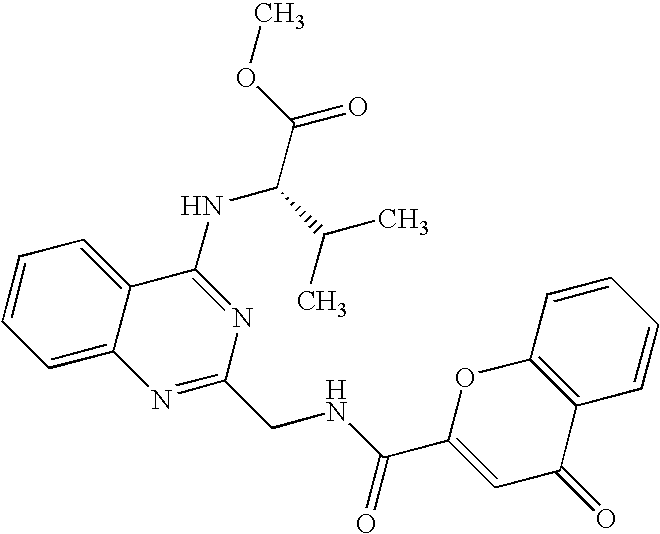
C1=CC=C2C(=C1)C(NC(C(C)C)C(=O)OC)=NC(CNC(=O)C1=CC(=O)C3=C(O1)C=CC=C3)=N2
